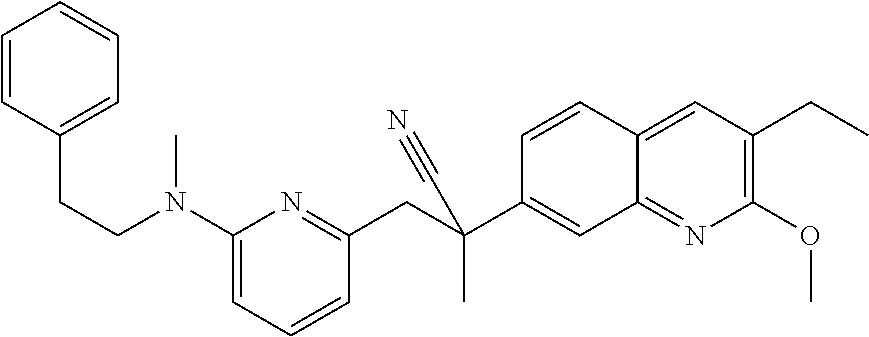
C12=NC(OC)=C(CC)C=C1C=CC(C(CC1=NC(N(C)CCC3=CC=CC=C3)=CC=C1)(C)C#N)=C2
